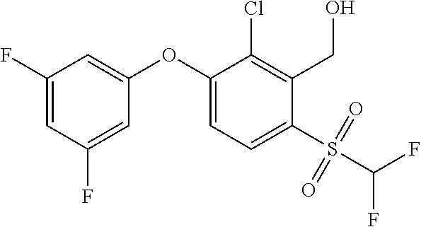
C1(F)=CC(F)=CC(OC2=CC=C(S(C(F)F)(=O)=O)C(CO)=C2Cl)=C1
